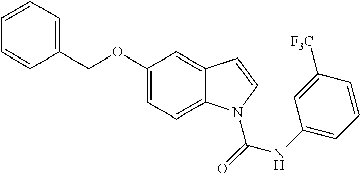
C1(OCC2=CC=CC=C2)=CC=C2C(=C1)C=CN2C(NC1=CC=CC([F3C])=C1)=O
